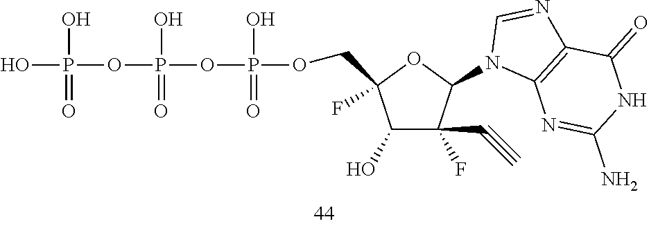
C1(O)C(C#C)(F)C(N2C3=C(N=C2)C(=O)NC(N)=N3)OC1(COP(O)(=O)OP(O)(OP(O)(O)=O)=O)F
